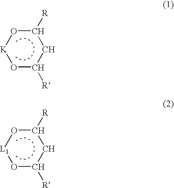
O1C([R])CC([R])O[K]1.O1C([R])CC([R])O[L1]1
